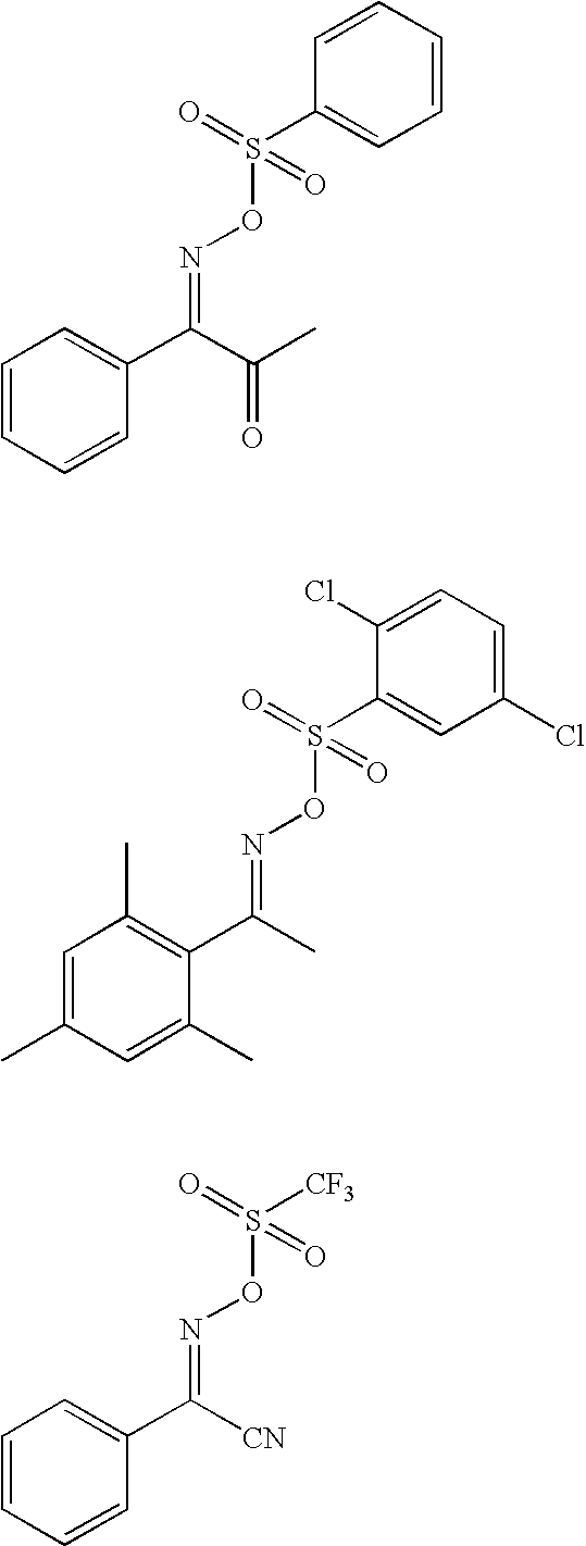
C1=CC=CC(C(C(C)=O)=NOS(=O)(=O)C2=CC=CC=C2)=C1.C1=C(C)C=C(C)C(C(C)=NOS(=O)(=O)C2=CC(Cl)=CC=C2Cl)=C1C.C1=CC=CC(C([CN])=NOS(=O)(=O)[CF3])=C1
